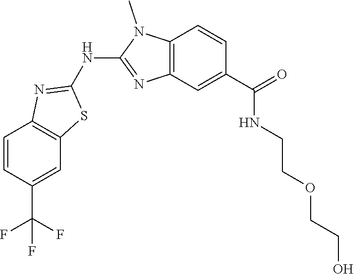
C1=CC(C(F)(F)F)=CC2=C1N=C(NC1=NC3=C(N1C)C=CC(C(=O)NCCOCCO)=C3)S2
